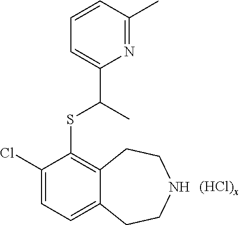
C1(Cl)=CC=C2C(=C1SC(C)C1=CC=CC(C)=N1)CCNCC2.[(HCl)x]
